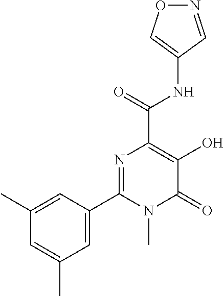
O1N=CC(NC(C2=C(O)C(=O)N(C)C(C3=CC(C)=CC(C)=C3)=N2)=O)=C1
